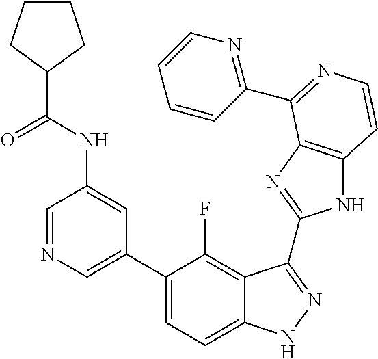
C1=C(C2=CC=C3C(=C2F)C(C2=NC4=C(N2)C=CN=C4C2=NC=CC=C2)=NN3)C=C(NC(=O)C2CCCC2)C=N1
